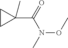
C1CC1(C(=O)N(C)OC)C
